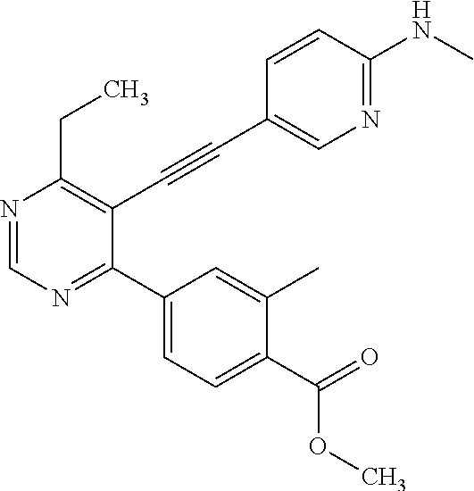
N1=CN=C(C2=CC=C(C(=O)OC)C(C)=C2)C(C#CC2=CN=C(NC)C=C2)=C1CC
